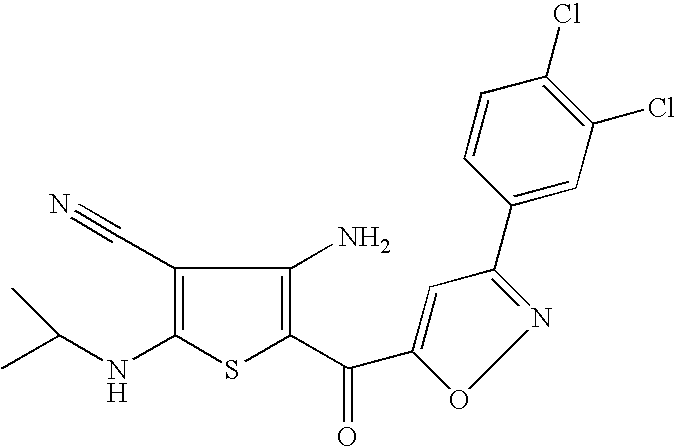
C1(C#N)=C(NC(C)C)SC(C(=O)C2=CC(C3=CC(Cl)=C(Cl)C=C3)=NO2)=C1N
